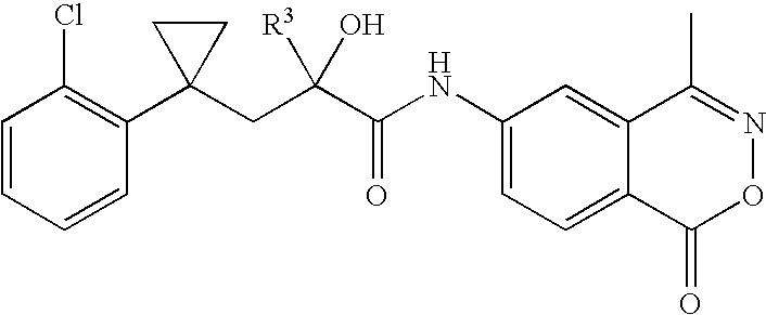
C1=CC=CC(C2(CC(C(NC3=CC=C4C(=C3)C(C)=NOC4=O)=O)([R3])O)CC2)=C1Cl
